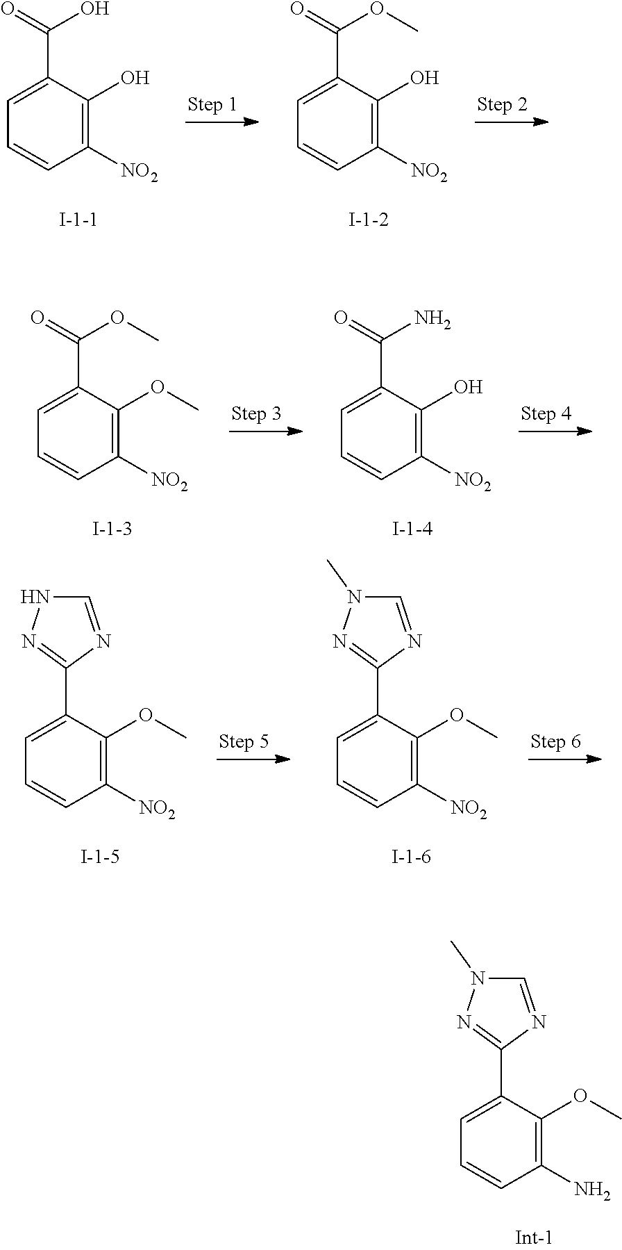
C1=C(C(=O)O)C(O)=C([NO2])C=C1.C1=C(C(=O)OC)C(O)=C([NO2])C=C1.C1=C(C(=O)OC)C(OC)=C([NO2])C=C1.C1=C(C(=O)N)C(O)=C([NO2])C=C1.C1=C(C2=NNC=N2)C(OC)=C([NO2])C=C1.C1=C(C2=NN(C)C=N2)C(OC)=C([NO2])C=C1.C1=C(C2=NN(C)C=N2)C(OC)=C(N)C=C1
